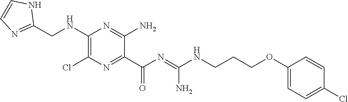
C1(CNC2=C(Cl)N=C(C(N=C(NCCCOC3=CC=C(Cl)C=C3)N)=O)C(N)=N2)=NC=CN1
